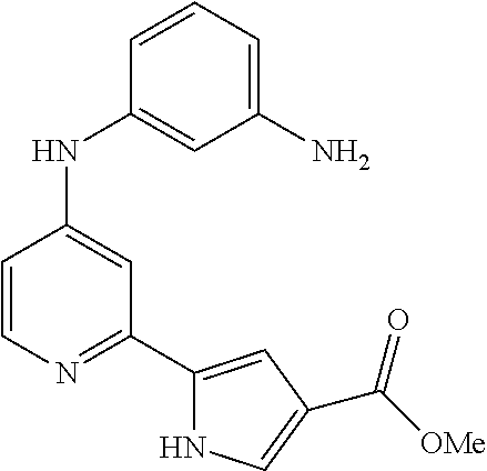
C1=CN=C(C2=CC(C([OMe])=O)=CN2)C=C1NC1=CC(N)=CC=C1
